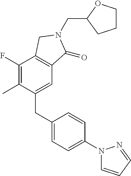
C1(CC2=CC=C(N3C=CC=N3)C=C2)=CC2=C(C(F)=C1C)CN(CC1CCCO1)C2=O
